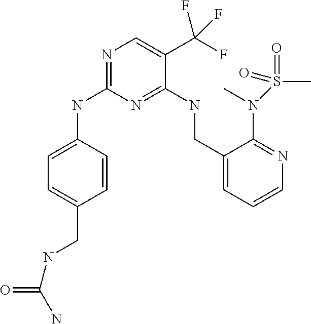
C1=C(NC2=NC=C(C(F)(F)F)C(NCC3=CC=CN=C3N(S(C)(=O)=O)C)=N2)C=CC(CNC(=O)N)=C1
